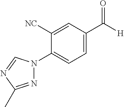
C1=C(C([H])=O)C=C([NC])C(N2N=C(C)N=C2)=C1
